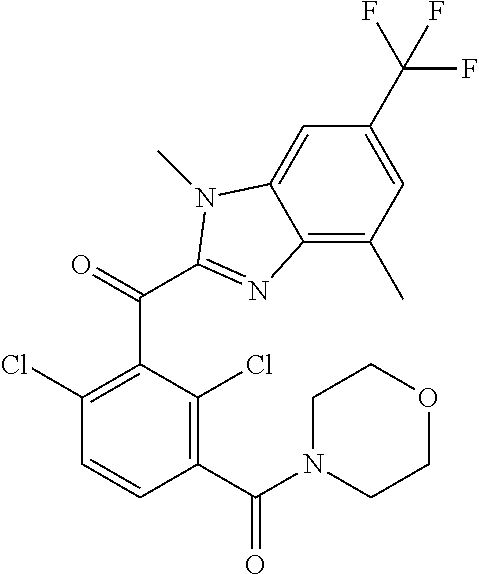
C1(C(F)(F)F)=CC(C)=C2C(=C1)N(C)C(C(C1=C(Cl)C=CC(C(N3CCOCC3)=O)=C1Cl)=O)=N2
